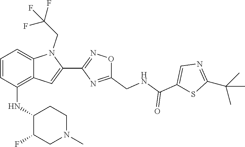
N1=C(C(C)(C)C)SC(C(=O)NCC2=NC(C3=CC4=C(NC5C(F)CN(C)CC5)C=CC=C4N3CC(F)(F)F)=NO2)=C1
